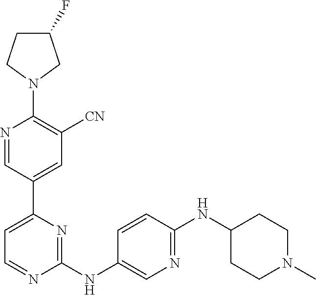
C1(F)CCN(C2=C([CN])C=C(C3=CC=NC(NC4=CN=C(NC5CCN(C)CC5)C=C4)=N3)C=N2)C1
